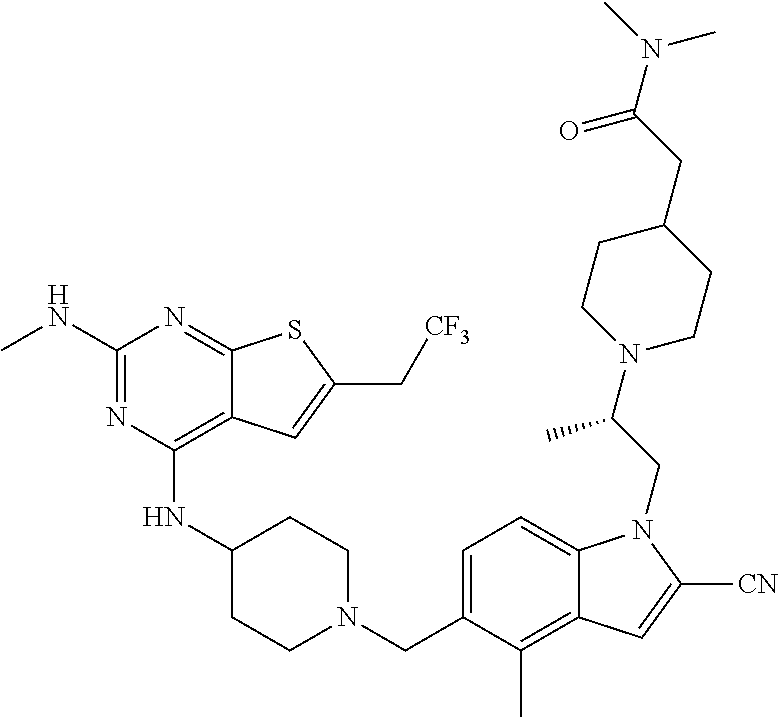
C1=C(CN2CCC(NC3=C4C(=NC(NC)=N3)SC(C[CF3])=C4)CC2)C(C)=C2C(=C1)N(CC(N1CCC(CC(N(C)C)=O)CC1)C)C([CN])=C2
